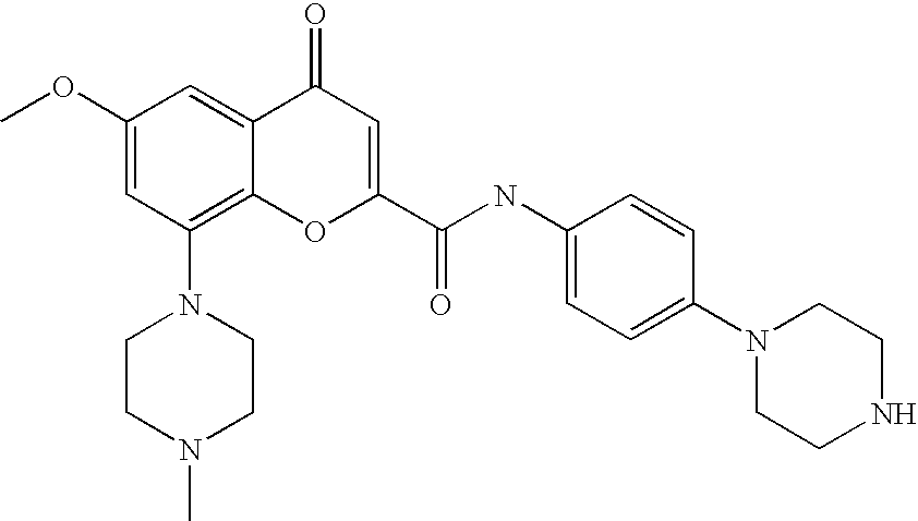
C1(OC)=CC(N2CCN(C)CC2)=C2C(=C1)C(=O)C=C(C(=O)NC1=CC=C(N3CCNCC3)C=C1)O2
